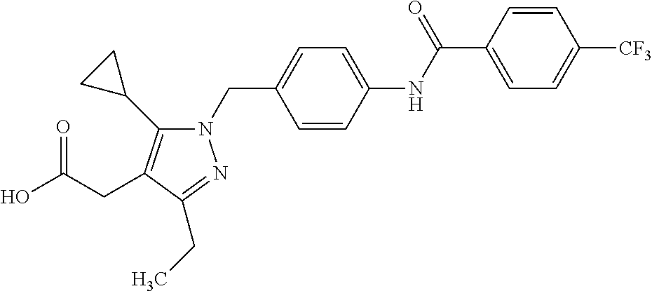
N1(CC2=CC=C(NC(C3=CC=C([CF3])C=C3)=O)C=C2)C(C2CC2)=C(CC(O)=O)C(CC)=N1
